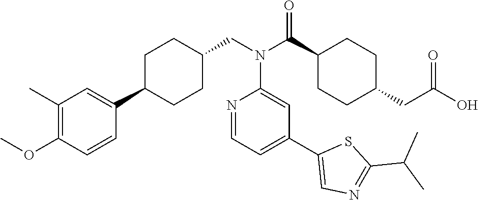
C1(C)=C(OC)C=CC(C2CCC(CN(C(C3CCC(CC(O)=O)CC3)=O)C3=CC(C4=CN=C(C(C)C)S4)=CC=N3)CC2)=C1
